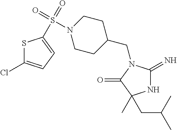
N1C(=N)N(CC2CCN(S(=O)(=O)C3=CC=C(Cl)S3)CC2)C(=O)C1(CC(C)C)C
